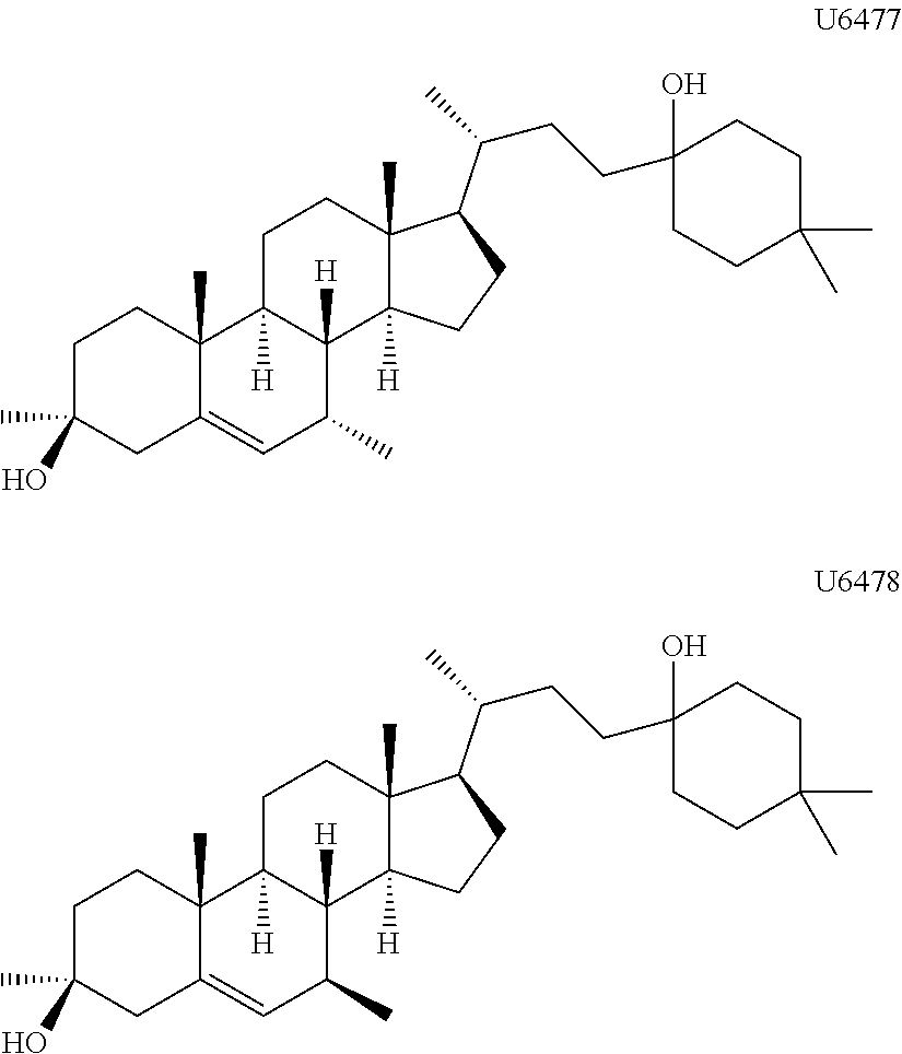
C1CC(C)(O)CC2=CC(C)C3([H])C([H])(C12C)CCC1(C)C3([H])CCC1C(CCC1(O)CCC(C)(C)CC1)C.C1CC(C)(O)CC2=CC(C)C3([H])C([H])(C12C)CCC1(C)C3([H])CCC1C(CCC1(O)CCC(C)(C)CC1)C
